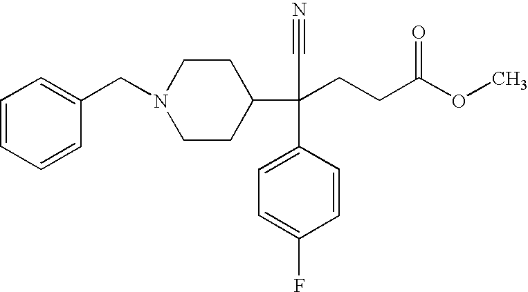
C1=CC=CC(CN2CCC(C(CCC(OC)=O)(C#N)C3=CC=C(F)C=C3)CC2)=C1
